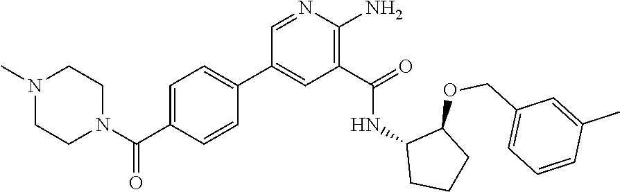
C1=C(C(N2CCN(C)CC2)=O)C=CC(C2=CC(C(=O)NC3CCCC3OCC3=CC=CC(C)=C3)=C(N)N=C2)=C1
